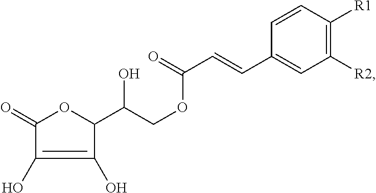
O=C1OC(C(COC(C=CC2=CC([R2])=C([R1])C=C2)=O)O)C(O)=C1O
